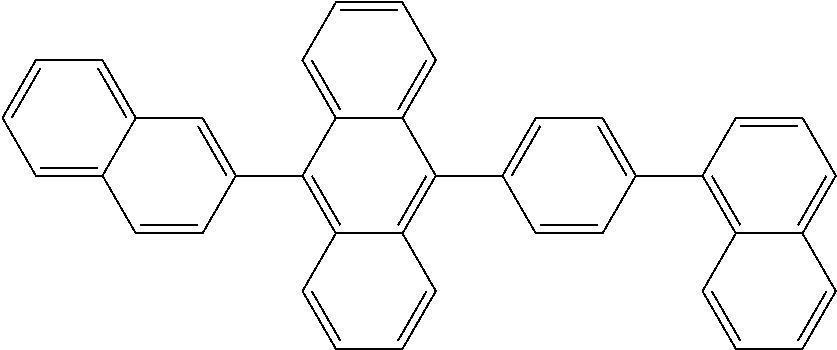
C1=CC2=C(C3=CC4=CC=CC=C4C=C3)C3=CC=CC=C3C(C3=CC=C(C4=C5C(=CC=C4)C=CC=C5)C=C3)=C2C=C1
